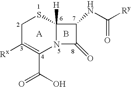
C1C([Rx])=C(C(=O)O)N2C([H])(S1)C(NC([Ry])=O)C2=O.B
